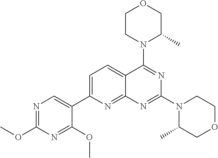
C1=C(C2=CN=C(OC)N=C2OC)N=C2C(=C1)C(N1C(C)COCC1)=NC(N1C(C)COCC1)=N2
